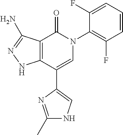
C12=C(C(C3=CNC(C)=N3)=CN(C3=C(F)C=CC=C3F)C1=O)NN=C2N
